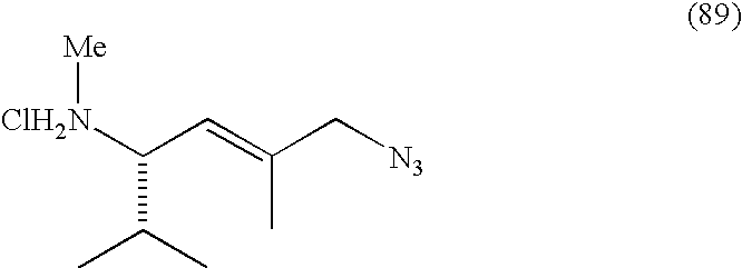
[N3]CC(=CC([ClH2N][Me])C(C)C)C
